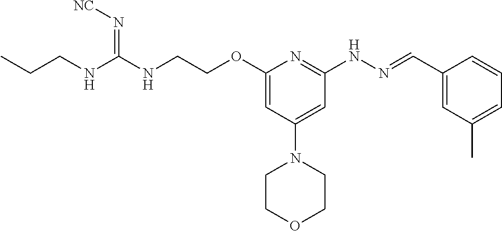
N(C(NCCC)=N[NC])CCOC1=CC(N2CCOCC2)=CC(NN=CC2=CC(C)=CC=C2)=N1
